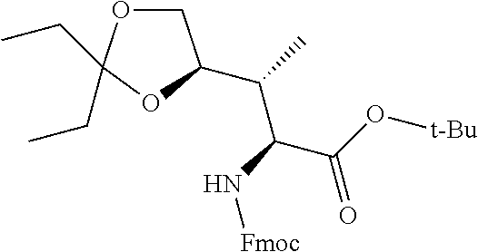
C(C(C(=O)O[t-Bu])N[Fmoc])(C)C1COC(CC)(CC)O1
